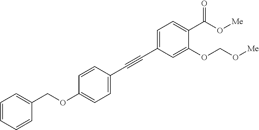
C1=CC=CC(COC2=CC=C(C#CC3=CC=C(C(O[Me])=O)C(OCO[Me])=C3)C=C2)=C1
